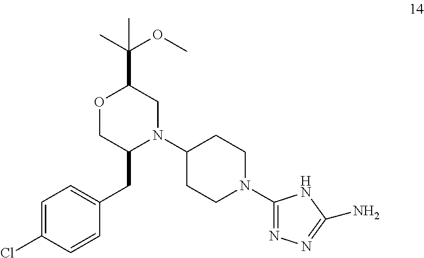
C1=C(Cl)C=CC(CC2N(C3CCN(C4=NN=C(N)N4)CC3)CC(C(OC)(C)C)OC2)=C1
